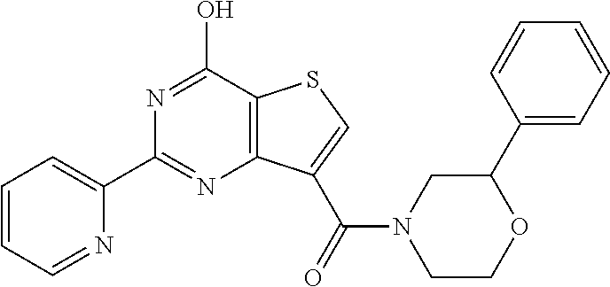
C1(C2=NC3=C(C(O)=N2)SC=C3C(N2CCOC(C3=CC=CC=C3)C2)=O)=CC=CC=N1
